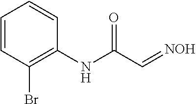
C1=CC(Br)=C(NC(C=[NOH])=O)C=C1
